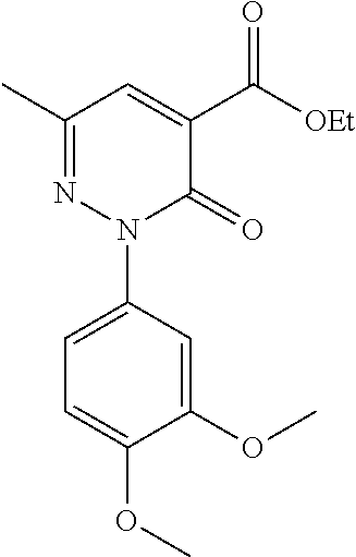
C1(C)=NN(C2=CC=C(OC)C(OC)=C2)C(=O)C(C(=O)[OEt])=C1
